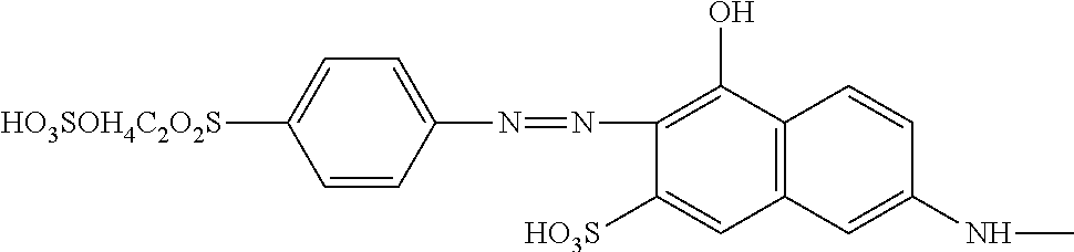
C1=CC(N=NC2=C(O)C3=C(C=C2[HO3S])C=C(NC)C=C3)=CC=C1[HO3SOH4C2O2S]
